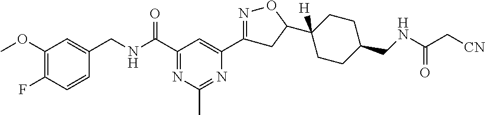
C1(OC)=C(F)C=CC(CNC(C2=NC(C)=NC(C3=NOC(C4([H])CCC(CNC(C[CN])=O)CC4)C3)=C2)=O)=C1
